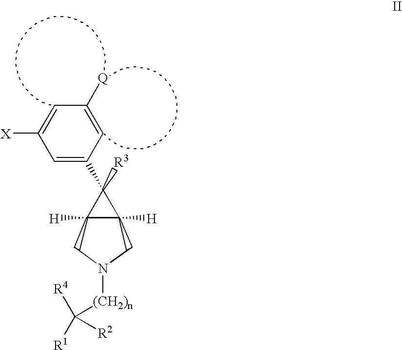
C1([X])=CC([Q])=CC(C2([R3])C3([H])C2([H])CN([(CH2)n]C([R2])([R4])[R1])C3)=C1
